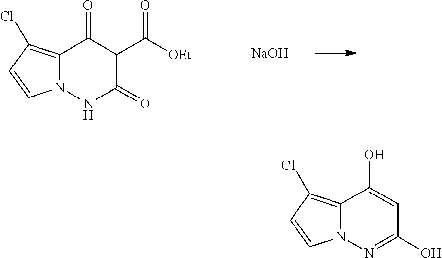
C12=C(Cl)C=CN1NC(=O)C(C([OEt])=O)C2=O.[NaOH].C12=C(Cl)C=CN1N=C(O)C=C2O
